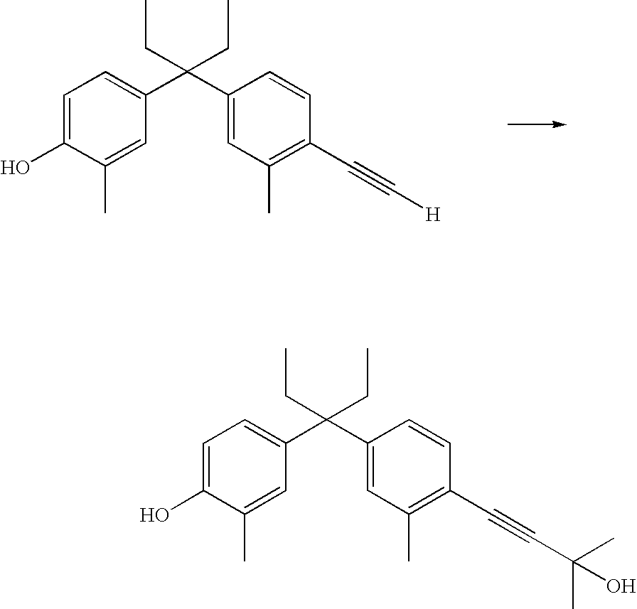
C1=C(O)C(C)=CC(C(C2=CC(C)=C(C#C[H])C=C2)(CC)CC)=C1.C1=C(O)C(C)=CC(C(C2=CC(C)=C(C#CC(O)(C)C)C=C2)(CC)CC)=C1
